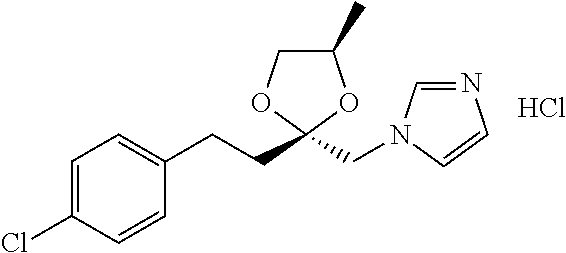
C1=C(Cl)C=CC(CCC2(CN3C=NC=C3)OC(C)CO2)=C1.Cl
